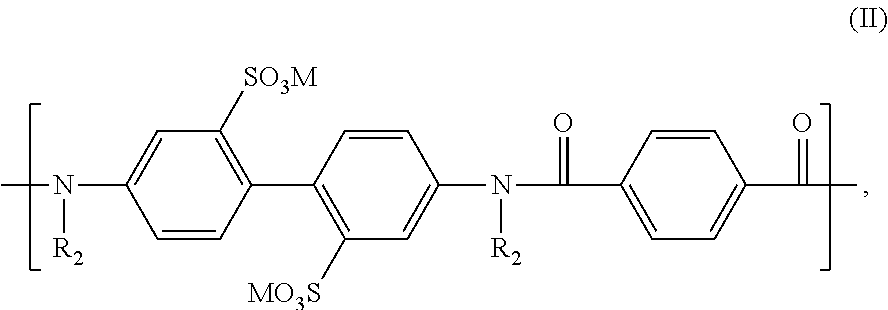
C1=C(N(C)[R2])C=CC(C2=C([MO3S])C=C(N([R2])C(=O)C3=CC=C(C(=O)C)C=C3)C=C2)=C1[SO3M]
